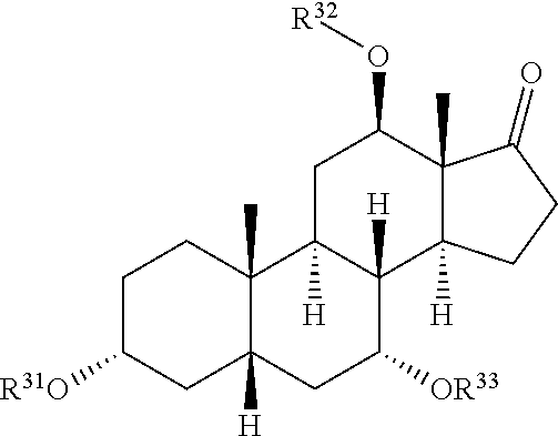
C1C([R31O])CC2([H])C(C)(C1)C1([H])C([H])(C([OR33])C2)C2([H])C(C)(C(O[R32])C1)C(=O)CC2
